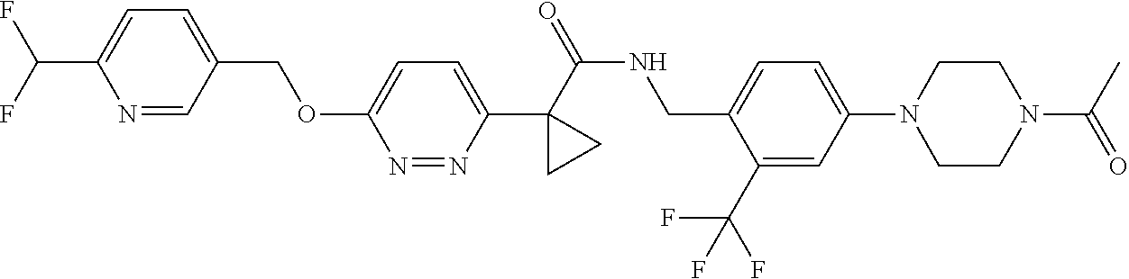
C1(C(=O)NCC2=CC=C(N3CCN(C(C)=O)CC3)C=C2C(F)(F)F)(C2=CC=C(OCC3=CC=C(C(F)F)N=C3)N=N2)CC1
